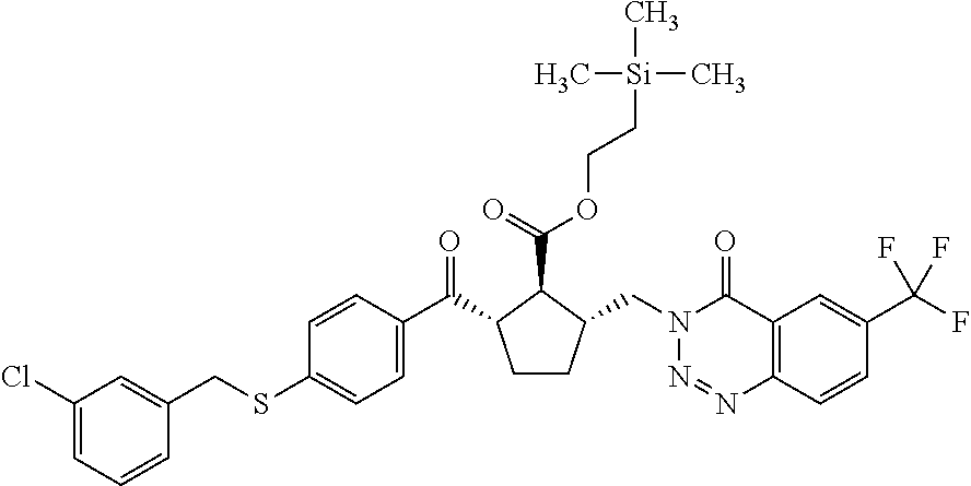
C1(Cl)=CC=CC(CSC2=CC=C(C(=O)C3CCC(CN4N=NC5=C(C4=O)C=C(C(F)(F)F)C=C5)C3C(=O)OCC[Si](C)(C)C)C=C2)=C1
